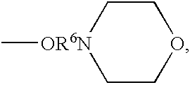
[OR6N]1(C)CCOCC1
